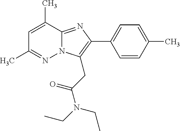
C1=C(C)C2=NC(C3=CC=C(C)C=C3)=C(CC(N(CC)CC)=O)N2N=C1C
